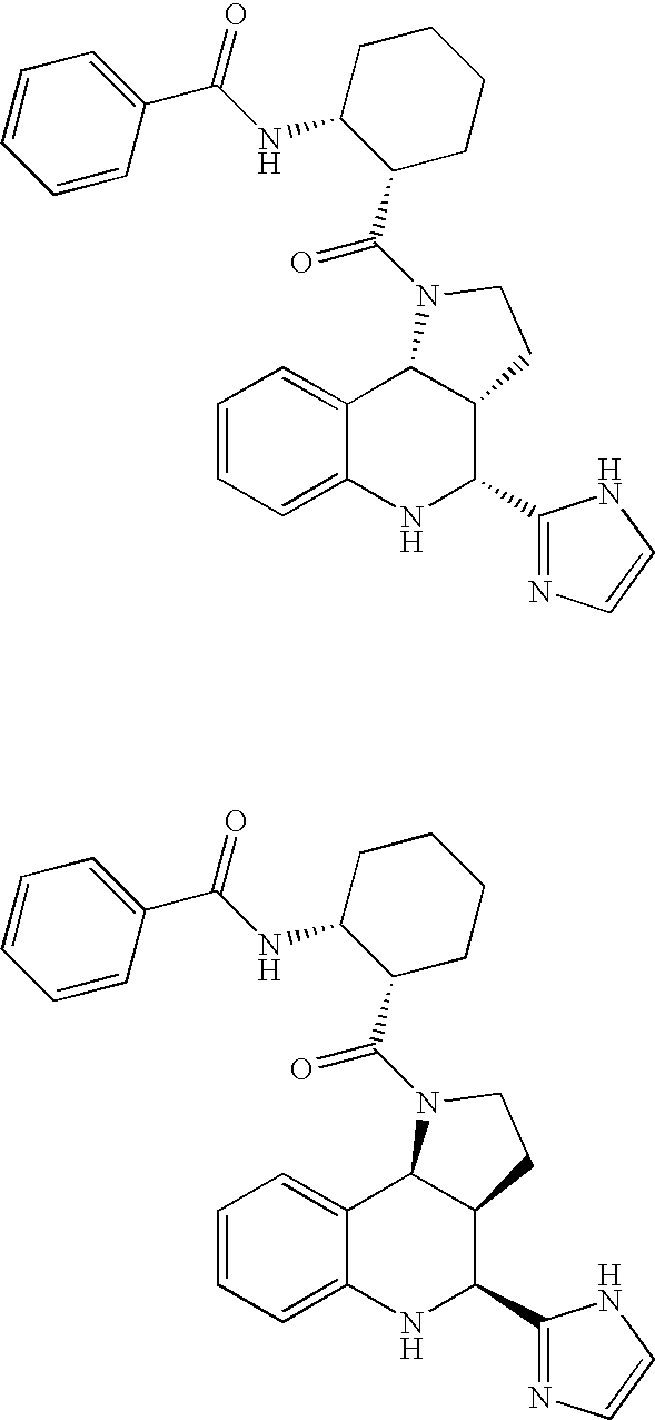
C1=CC=C2C(=C1)C1C(C(C3=NC=CN3)N2)CCN1C(C1C(NC(C2=CC=CC=C2)=O)CCCC1)=O.C1=CC=C2C(=C1)C1C(C(C3=NC=CN3)N2)CCN1C(C1C(NC(C2=CC=CC=C2)=O)CCCC1)=O
